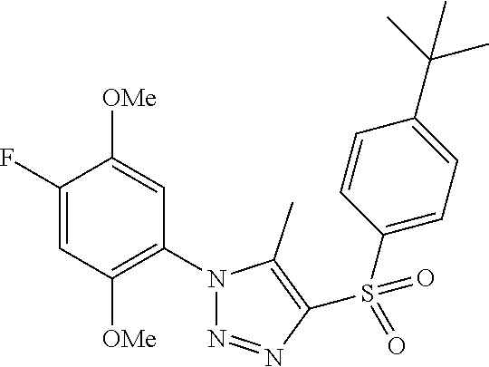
C1(F)=CC([OMe])=C(N2N=NC(S(C3=CC=C(C(C)(C)C)C=C3)(=O)=O)=C2C)C=C1[OMe]
